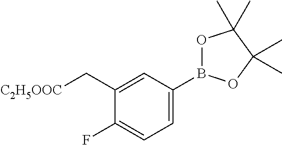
C1=C(B2OC(C)(C)C(C)(C)O2)C=C(C[C2H5OOC])C(F)=C1
